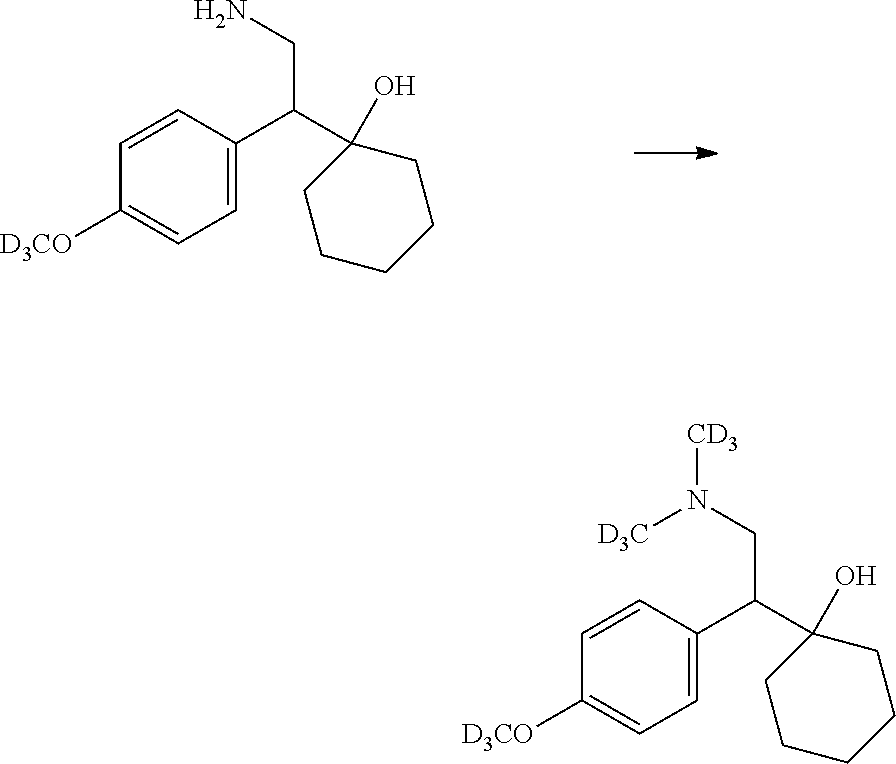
C1=CC(C(CN)C2(O)CCCCC2)=CC=C1[D3CO].C1=CC(C(CN([D3C])[CD3])C2(O)CCCCC2)=CC=C1[D3CO]
